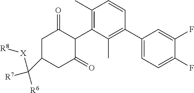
C1(C2=C(C)C(C3C(=O)CC(C([R6])([R7])[X][R8])CC3=O)=C(C)C=C2)=CC=C(F)C(F)=C1
